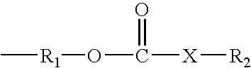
O(C([X][R2])=O)[R1]C
